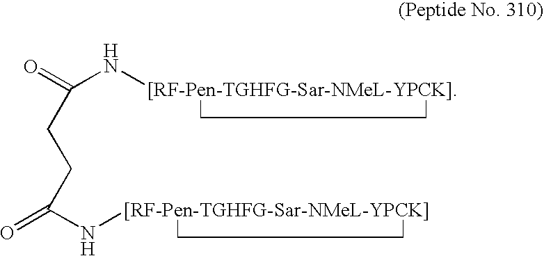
O=C(N[[RF-Pen-TGHFG-Sar-NMeL-YPCK]])CCC(=O)N[[RF-Pen-TGHFG-Sar-NMeL-YPCK]]
